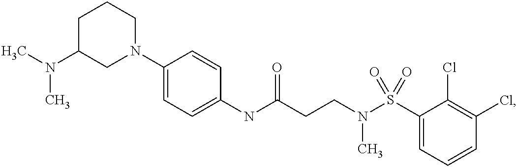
C1(NC(CCN(S(C2=CC=CC(Cl)=C2Cl)(=O)=O)C)=O)=CC=C(N2CCCC(N(C)C)C2)C=C1
